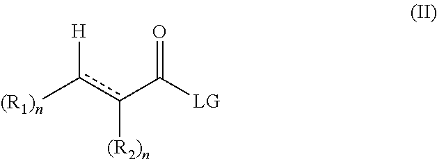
[(R1)n]c([H])c([(R2)n])C(=O)[LG]
